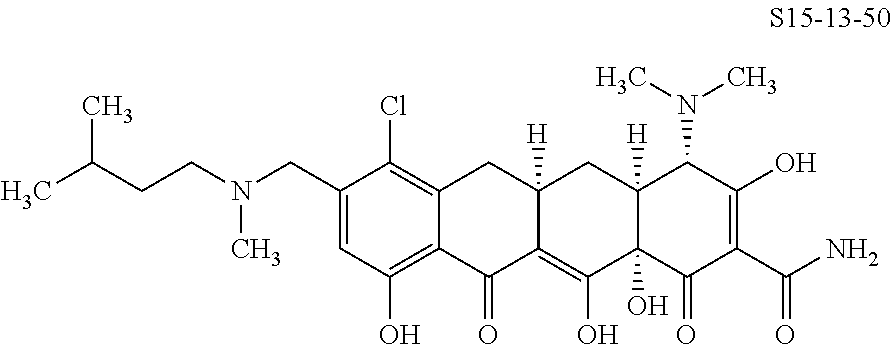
C1=C(CN(CCC(C)C)C)C(Cl)=C2C(=C1O)C(=O)C1=C(O)C3(O)C([H])(CC1([H])C2)C(N(C)C)C(O)=C(C(N)=O)C3=O
